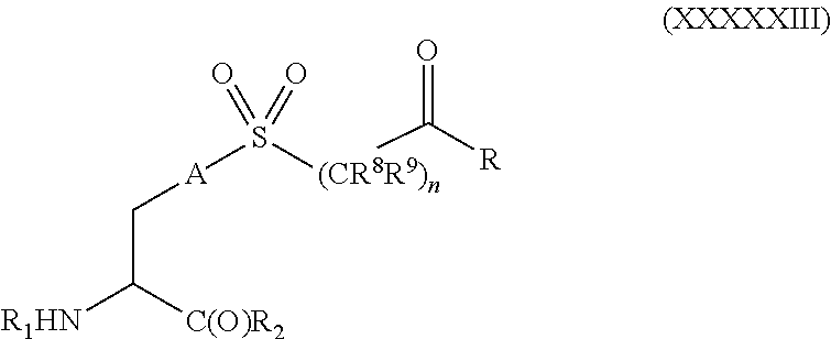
S([(CR8R9)n]C([R])=O)(=O)([A]CC([C(O)R2])[R1HN])=O
